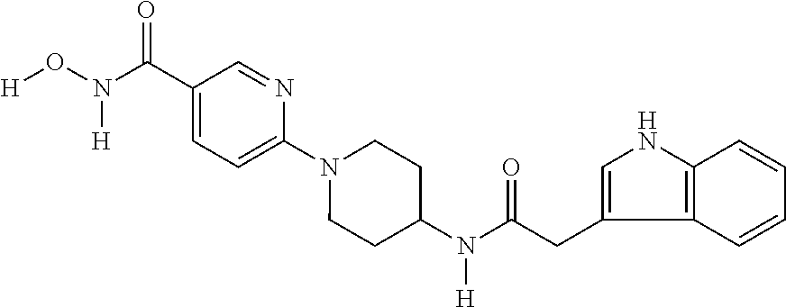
C1(C(N(O[H])[H])=O)=CC=C(N2CCC(N(C(=O)CC3=CNC4=C3C=CC=C4)[H])CC2)N=C1
